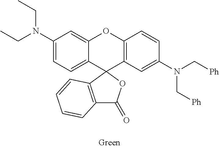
C12=C(C3(OC1=O)C1=C(OC4=CC(N(CC)CC)=CC=C34)C=CC(N(C[Ph])C[Ph])=C1)C=CC=C2
